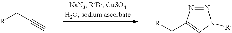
[R]CC#C.[R]CC1=CN([R])N=N1
